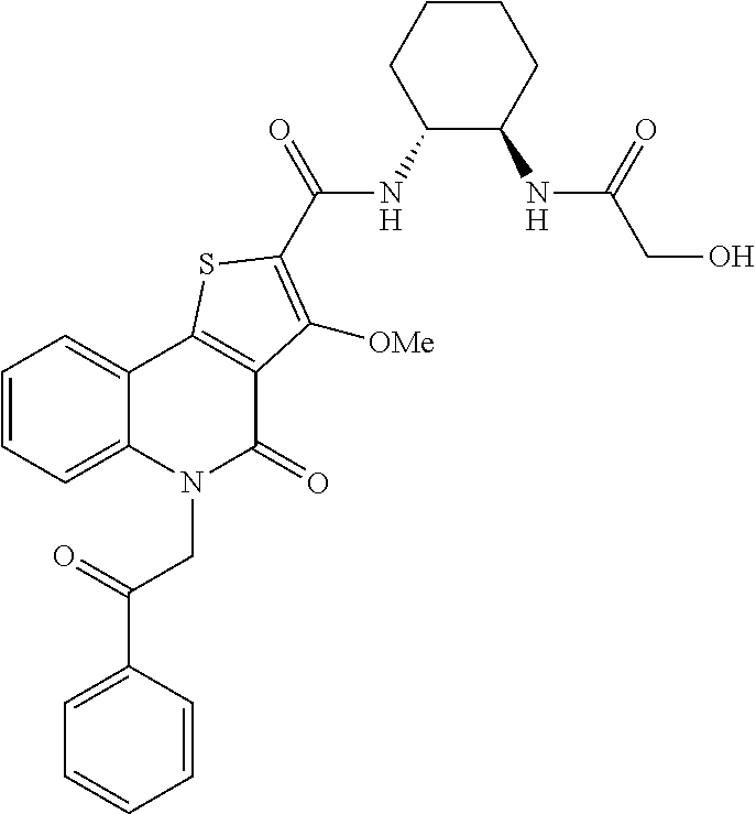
C1=CC=C2C(=C1)C1=C(C(=O)N2CC(=O)C2=CC=CC=C2)C([OMe])=C(C(NC2C(NC(CO)=O)CCCC2)=O)S1
